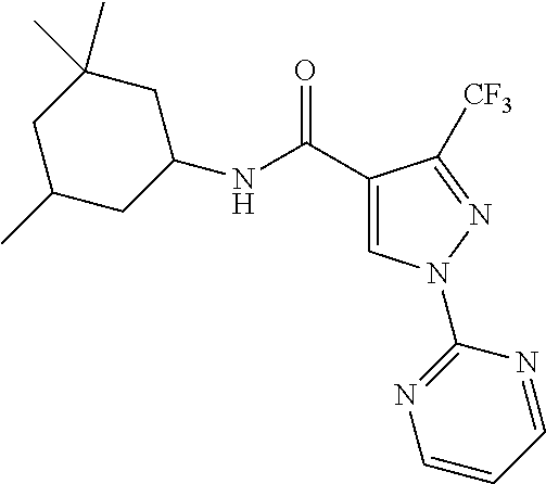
C1(C(NC2CC(C)(C)CC(C)C2)=O)=CN(C2=NC=CC=N2)N=C1[CF3]
